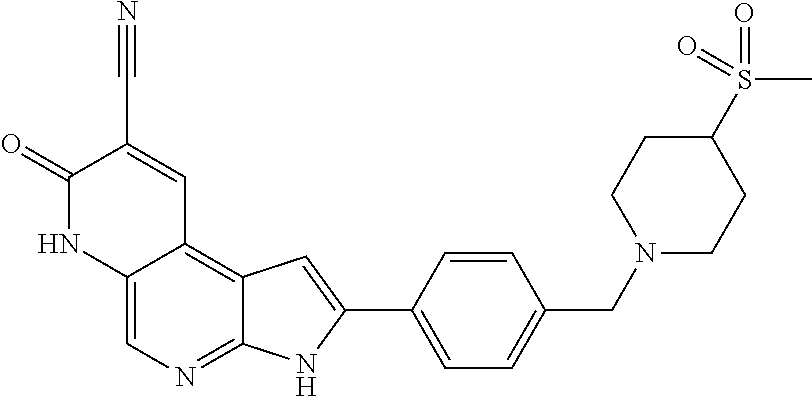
C12=CN=C3C(=C1C=C(C#N)C(=O)N2)C=C(C1=CC=C(CN2CCC(S(=O)(C)=O)CC2)C=C1)N3
